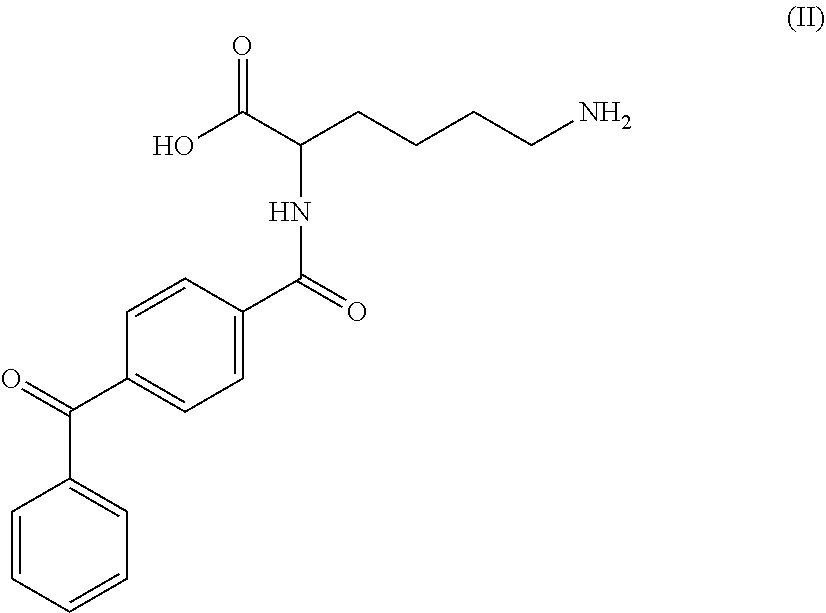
OC(C(CCCCN)NC(C1=CC=C(C(=O)C2=CC=CC=C2)C=C1)=O)=O
